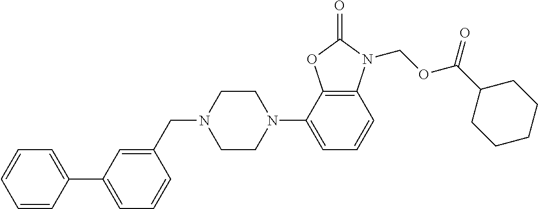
C1=CC(C2=CC=CC(CN3CCN(C4=CC=CC5=C4OC(=O)N5COC(C4CCCCC4)=O)CC3)=C2)=CC=C1
